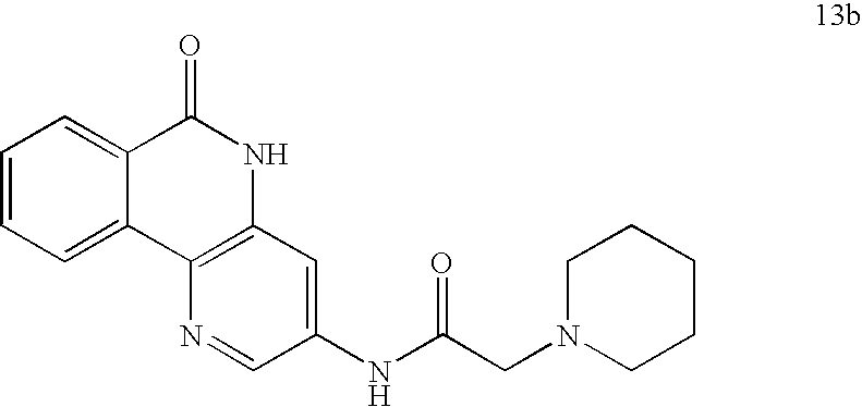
C1=C2C(=CC=C1)C(=O)NC1=C2N=CC(NC(CN2CCCCC2)=O)=C1
